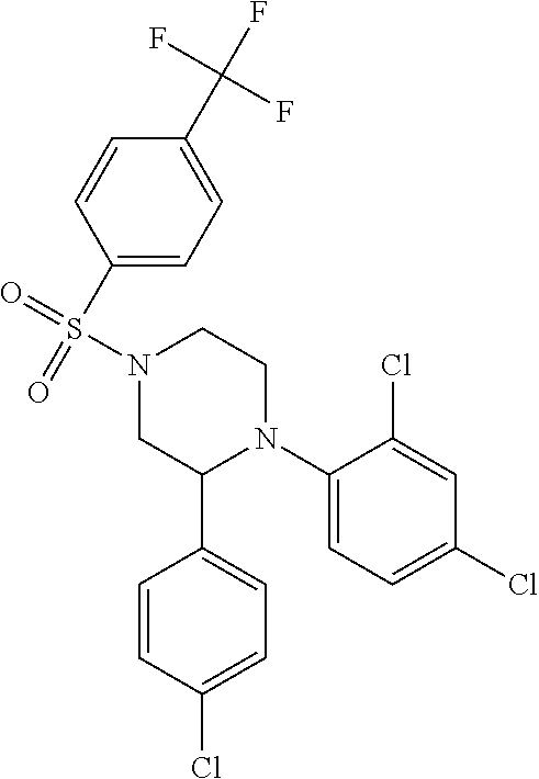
C1(N2CCN(S(=O)(=O)C3=CC=C(C(F)(F)F)C=C3)CC2C2=CC=C(Cl)C=C2)=CC=C(Cl)C=C1Cl
